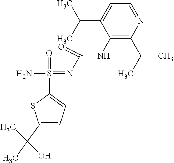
N(=S(=O)(C1=CC=C(C(C)(O)C)S1)N)C(NC1=C(C(C)C)N=CC=C1C(C)C)=O
